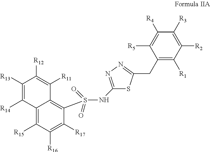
C12=C([R15])C([R16])=C([R17])C(S(NC3=NN=C(CC4=C([R1])C([R2])=C([R3])C([R4])=C4[R5])S3)(=O)=O)=C1C([R11])=C([R12])C([R13])=C2[R14]
